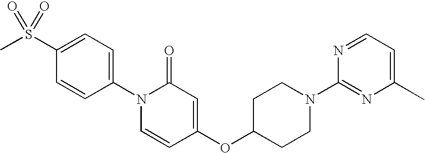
C1=C(S(C)(=O)=O)C=CC(N2C=CC(OC3CCN(C4=NC(C)=CC=N4)CC3)=CC2=O)=C1
